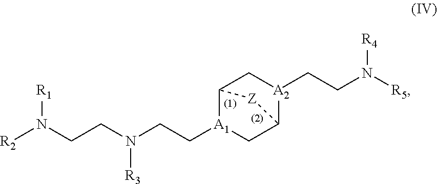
[R1]N(CCN(CC[A1]1CC2[A2](CCN([R5])[R4])CC1[Z]2)[R3])[R2]
